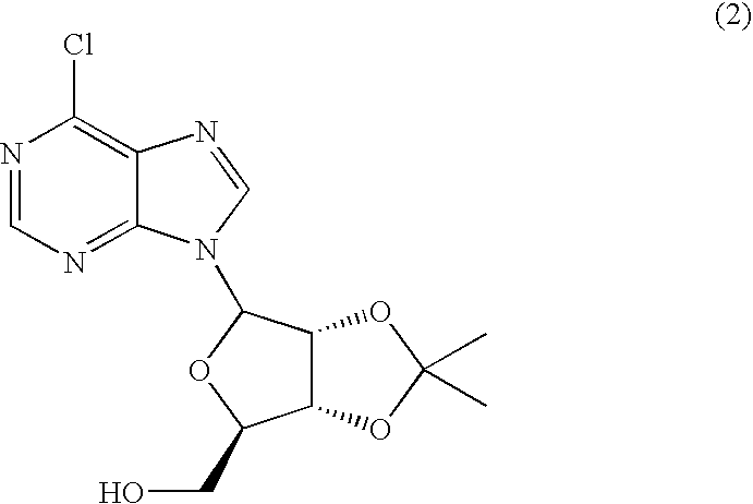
N1=CN=C2C(=C1Cl)N=CN2C1C2C(C(CO)O1)OC(C)(C)O2
